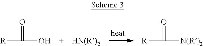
[R]C(=O)O.[HN(R)2].[R]C(=O)[N(R)2]
